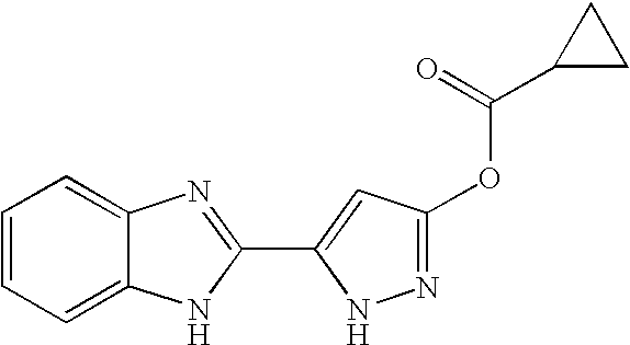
C1=CC=C2C(=C1)N=C(C1=CC(OC(C3CC3)=O)=NN1)N2
